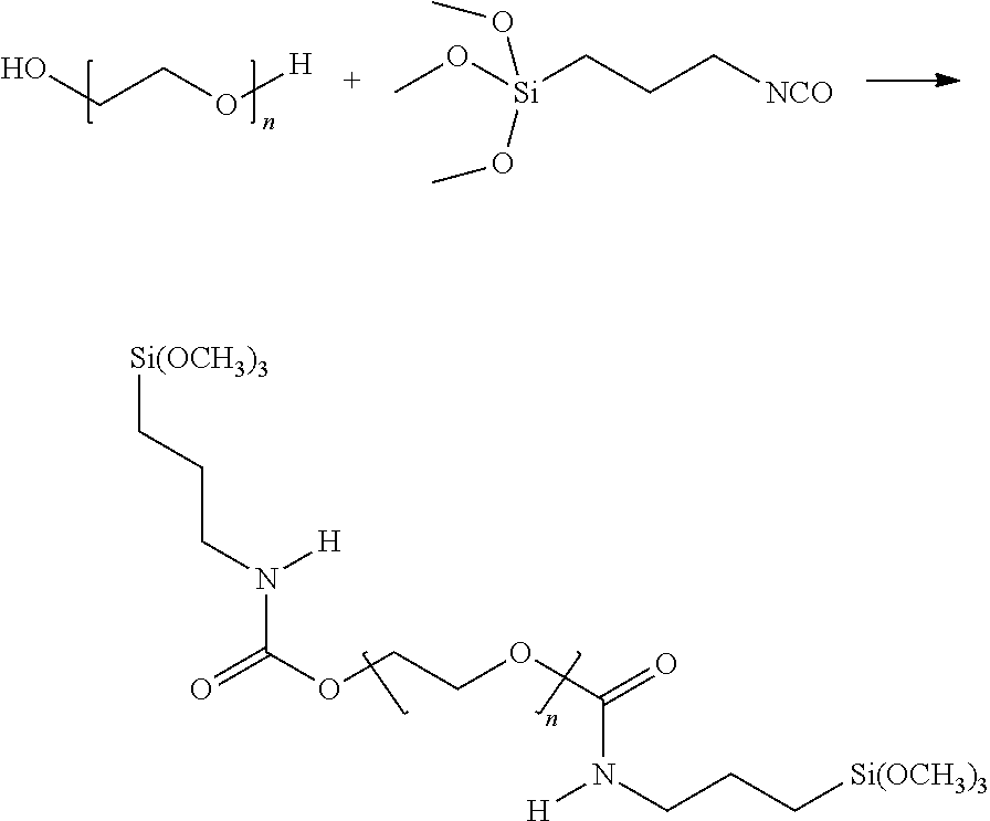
OCCO[H].CO[Si](CCC[NCO])(OC)OC.[Si(OCH3)3]CCCN([H])C(OCCOC(=O)N(CCC[Si(OCH3)3])[H])=O
